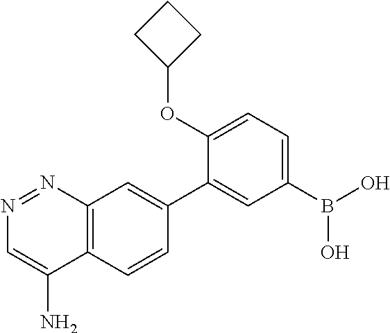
C12=C(C=CC(C3=CC(B(O)O)=CC=C3OC3CCC3)=C1)C(N)=CN=N2
